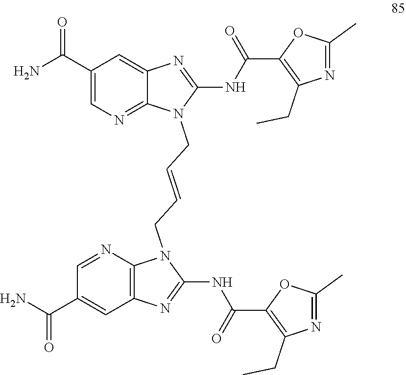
C1(C(=O)N)=CN=C2C(=C1)N=C(NC(C1=C(CC)N=C(C)O1)=O)N2CC=CCN1C2=C(C=C(C(=O)N)C=N2)N=C1NC(=O)C1=C(CC)N=C(C)O1
